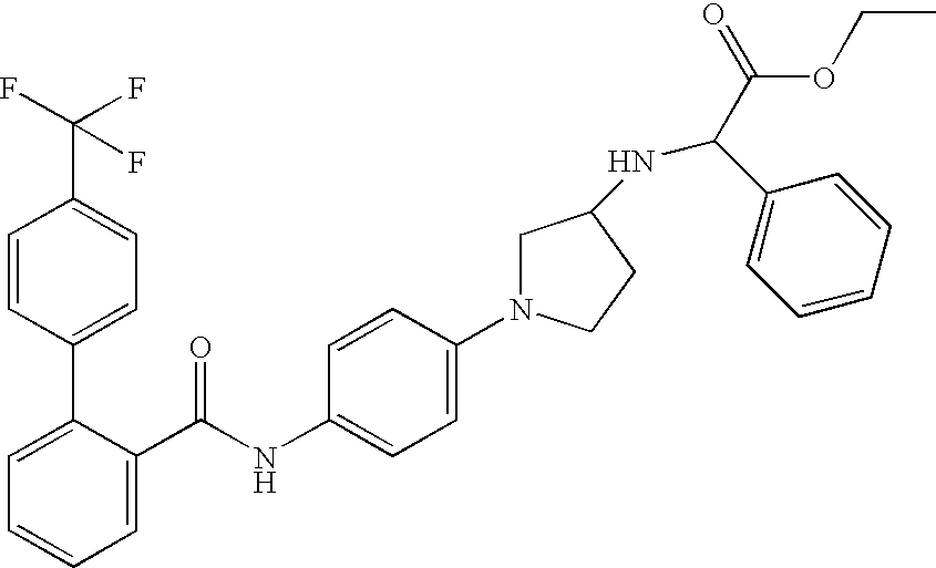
C1=C(C(NC2=CC=C(N3CC(NC(C(=O)OCC)C4=CC=CC=C4)CC3)C=C2)=O)C(C2=CC=C(C(F)(F)F)C=C2)=CC=C1
